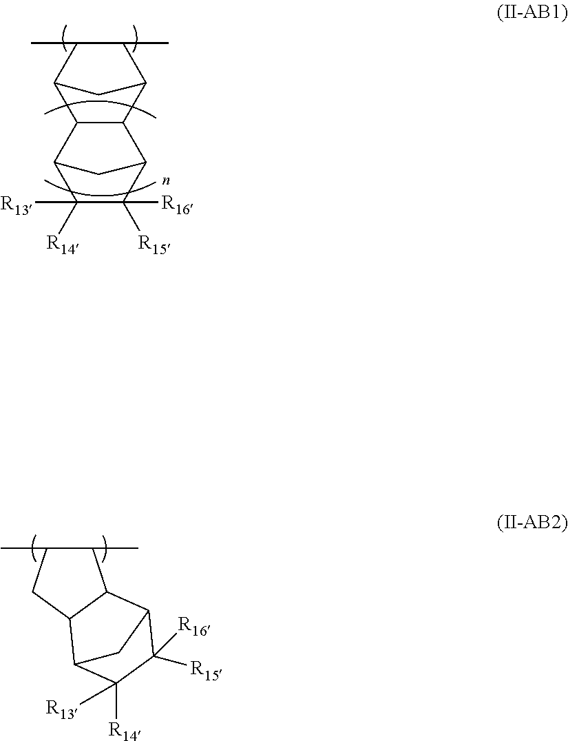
C12C(C3C([R14])([R13])C([R15])([R16])C1C3)C1C(C)C(C)C2C1.C1(C)C(C)CC2C1C1C([R16])([R15])C([R13])([R14])C2C1
